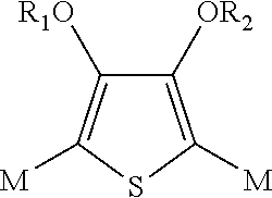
C1([OR2])=C([M])SC([M])=C1[R1O]
